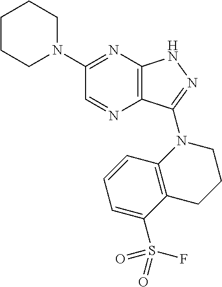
C12=C(C(N3C4=C(CCC3)C(S(=O)(F)=O)=CC=C4)=NN1)N=CC(N1CCCCC1)=N2
